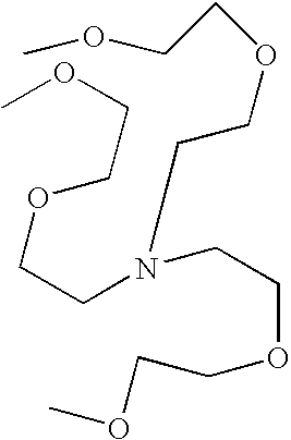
C(COCCN(CCOCCOC)CCOCCOC)OC
